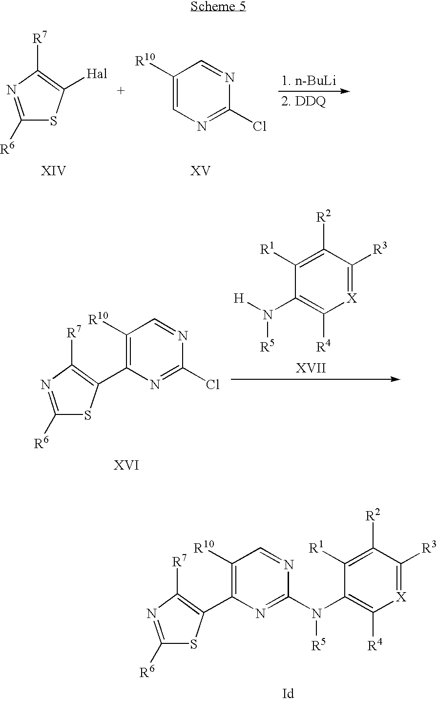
C1([R6])=NC([R7])=C([Hal])S1.C1([R10])=CN=C(Cl)N=C1.[X]1=C([R3])C([R2])=C([R1])C(N([H])[R5])=C1[R4].C1([R6])=NC([R7])=C(C2=C([R10])C=NC(Cl)=N2)S1.C1([R6])=NC([R7])=C(C2=C([R10])C=NC(N(C3=C([R4])[X]=C([R3])C([R2])=C3[R1])[R5])=N2)S1
